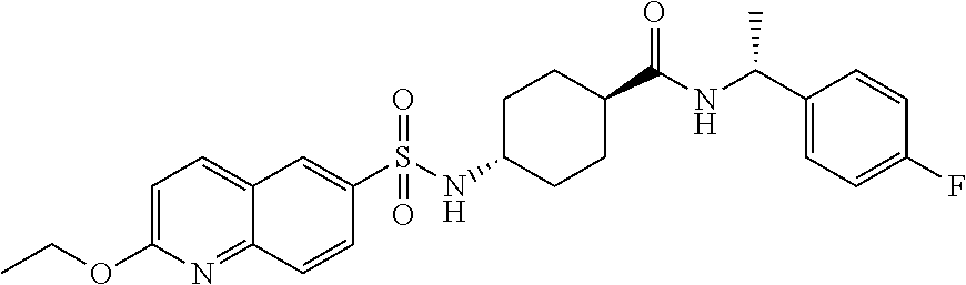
C1=C(OCC)N=C2C(=C1)C=C(S(NC1CCC(C(NC(C3=CC=C(F)C=C3)C)=O)CC1)(=O)=O)C=C2
